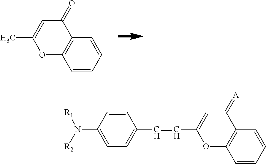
CC1=CC(=O)C2=C(O1)C=CC=C2.C1(C=CC2=CC(=[A])C3=C(O2)C=CC=C3)=CC=C(N([R2])[R1])C=C1
